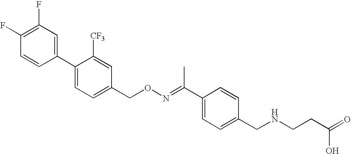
C1(C2=CC=C(CON=C(C3=CC=C(CNCCC(=O)O)C=C3)C)C=C2[CF3])=CC(F)=C(F)C=C1
